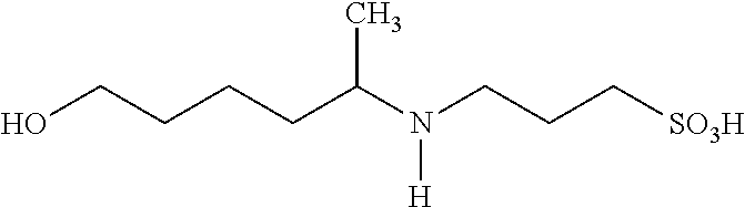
C(C(N(CCC[SO3H])[H])C)CCCO
